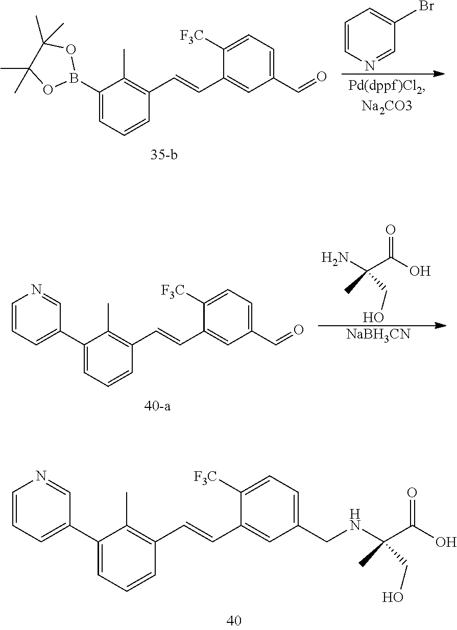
C1(C2=CC=CN=C2)=CC=CC(C=CC2=CC(CNC(C(O)=O)(C)CO)=CC=C2[F3C])=C1C.O=C(C(N)(C)CO)O.[NaBH3CN].C1(C2=CC=CN=C2)=CC=CC(C=CC2=CC(C=O)=CC=C2[F3C])=C1C.C1(B2OC(C)(C)C(C)(C)O2)=CC=CC(C=CC2=CC(C=O)=CC=C2[F3C])=C1C.C1=CN=CC(Br)=C1
